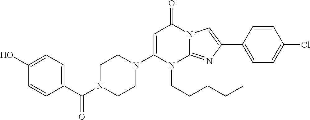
C1=C(N2CCN(C(C3=CC=C(O)C=C3)=O)CC2)N(CCCCC)C2=NC(C3=CC=C(Cl)C=C3)=CN2C1=O
